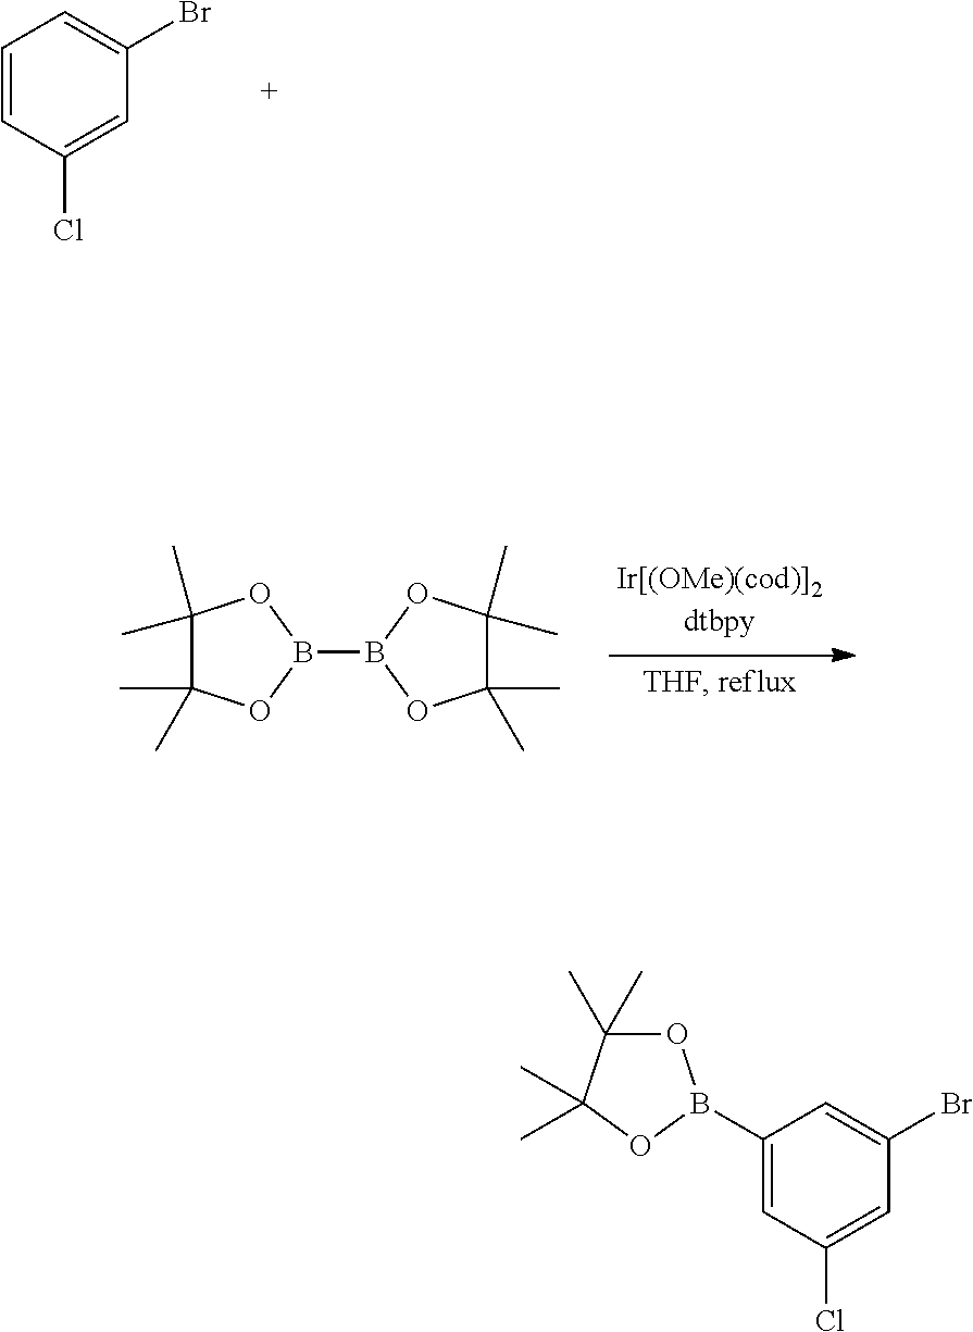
C1=CC(Cl)=CC(Br)=C1.C1(C)(C)C(C)(C)OB(B2OC(C)(C)C(C)(C)O2)O1.C1(B2OC(C)(C)C(C)(C)O2)=CC(Cl)=CC(Br)=C1
